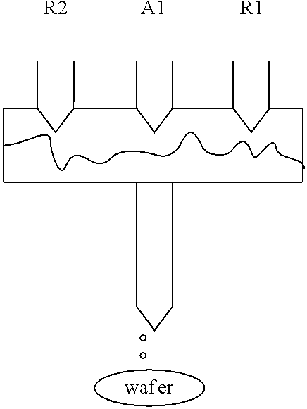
C(C)C(C)CC(C)CC(C)CC(C)C(C)CC(C)CC.[R2].[A1].[R1].CCCCC
